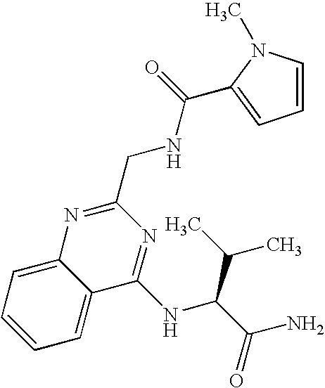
C1=C2C(=CC=C1)C(NC(C(C)C)C(N)=O)=NC(CNC(=O)C1=CC=CN1C)=N2
